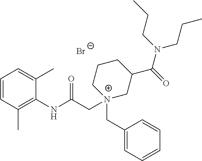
C1=CC(C)=C(NC(C[N+]2(CC3=CC=CC=C3)CC(C(=O)N(CCC)CCC)CCC2)=O)C(C)=C1.[Br-]
